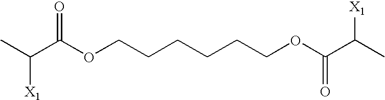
CC(C(OCCCCCCOC(C(C)[X1])=O)=O)[X1]
